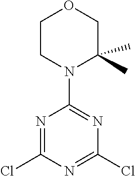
N1=C(Cl)N=C(Cl)N=C1N1C(C)(C)COCC1
